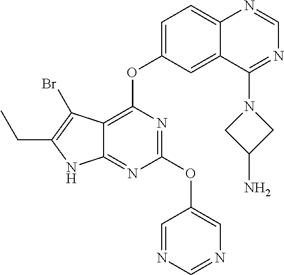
C(C1=C(Br)C2=C(OC3=CC=C4C(=C3)C(N3CC(N)C3)=NC=N4)N=C(OC3=CN=CN=C3)N=C2N1)C
